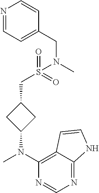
N1=C2C(=C(N(C)C3CC(CS(N(CC4=CC=NC=C4)C)(=O)=O)C3)N=C1)C=CN2
